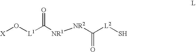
[X]O[L1]C([NR1][NR2]C([L2]S)=O)=O
